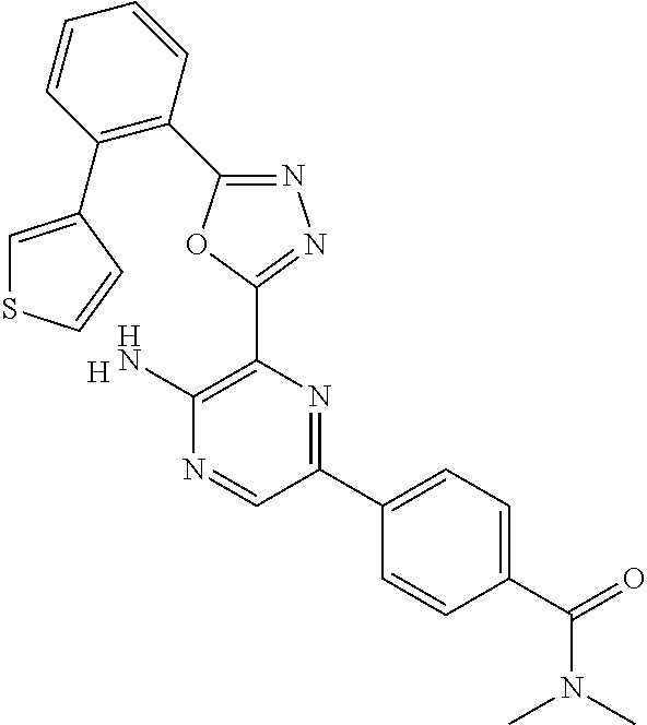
[H].C1(N)=C(C2=NN=C(C3=C(C4=CSC=C4)C=CC=C3)O2)N=C(C2=CC=C(C(N(C)C)=O)C=C2)C=N1
